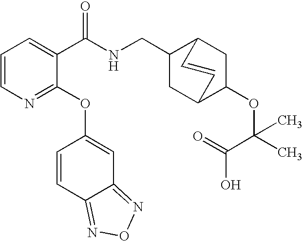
C1=CN=C(OC2=CC3=NON=C3C=C2)C(C(NCC2CC3C(OC(C(O)=O)(C)C)CC2C=C3)=O)=C1
